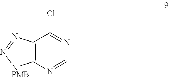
C12=C(N=CN=C1Cl)[NPMB]N=N2
